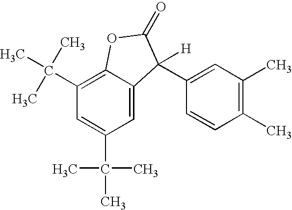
C1(C(C)(C)C)=C2C(=CC(C(C)(C)C)=C1)C([H])(C1=CC(C)=C(C)C=C1)C(=O)O2
